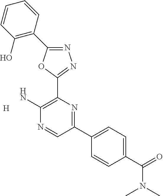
[H].NC1=C(C2=NN=C(C3=C(O)C=CC=C3)O2)N=C(C2=CC=C(C(N(C)C)=O)C=C2)C=N1
